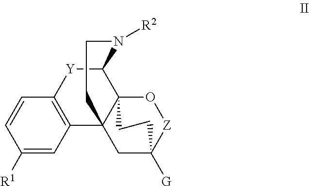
C1([R1])=CC2=C(C=C1)[Y]C1C34C2(CC([G])([Z]O3)CC4)CCN1[R2]
